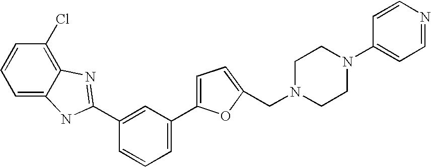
C1=C2C(=C(Cl)C=C1)N=C(C1=CC(C3=CC=C(CN4CCN(C5=CC=NC=C5)CC4)O3)=CC=C1)N2
